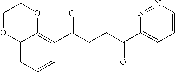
C1(C(CCC(C2=CC=CN=N2)=O)=O)=C2C(=CC=C1)OCCO2
